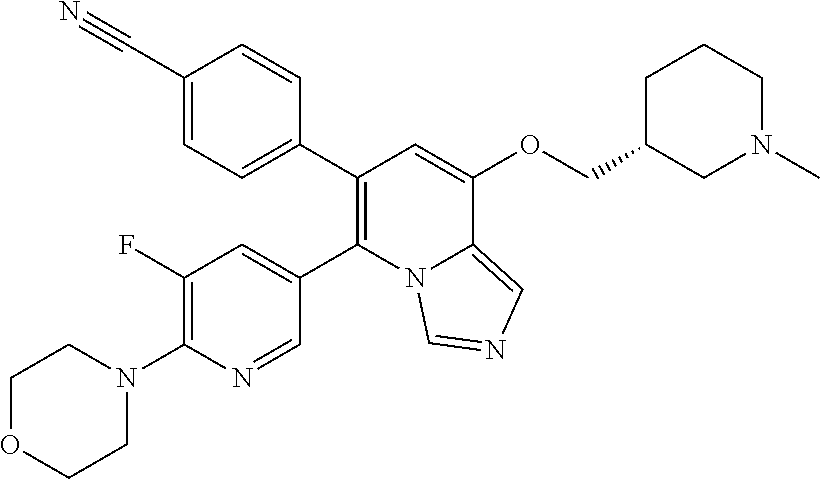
C1(C#N)=CC=C(C2=C(C3=CC(F)=C(N4CCOCC4)N=C3)N3C(=CN=C3)C(OCC3CN(C)CCC3)=C2)C=C1
